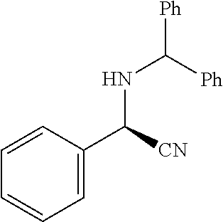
N(C([Ph])[Ph])C(C1=CC=CC=C1)[CN]
